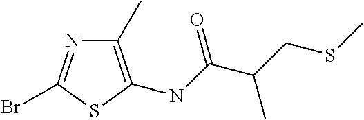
C1(C)=C(NC(C(CSC)C)=O)SC(Br)=N1
